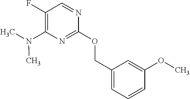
C1(OCC2=CC=CC(OC)=C2)=NC(N(C)C)=C(F)C=N1
